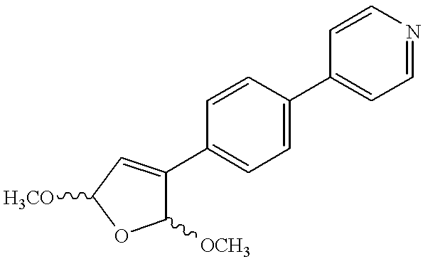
C1=CC(C2=CC([H3CO])OC2[OCH3])=CC=C1C1=CC=NC=C1
